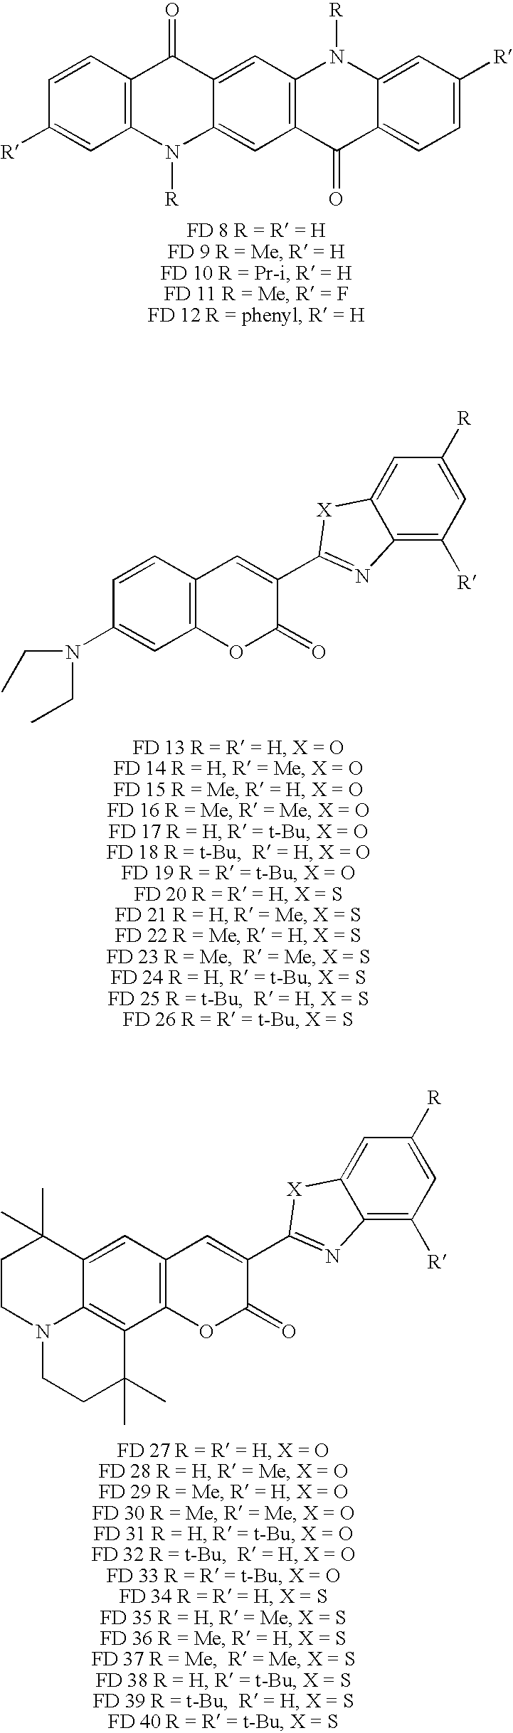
C12=CC3=C(C=C1C(=O)C1=C(N2[R])C=C([R])C=C1)N([R])C1=CC([R])=CC=C1C3=O.C1(N(CC)CC)=CC2=C(C=C1)C=C(C1=NC3=C([R])C=C([R])C=C3[X]1)C(=O)O2.C12=C3C4=C(C=C1C(C)(C)CCN2CCC3(C)C)C=C(C1=NC2=C([R])C=C([R])C=C2[X]1)C(=O)O4
